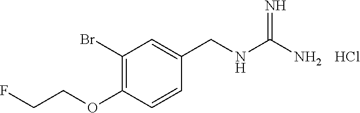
C1(Br)=C(OCCF)C=CC(CNC(=N)N)=C1.Cl
